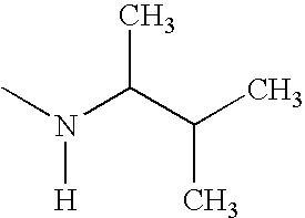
CN(C(C(C)C)C)[H]
